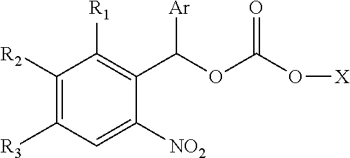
C1([R2])=C([R3])C=C([NO2])C(C(OC(O[X])=O)[Ar])=C1[R1]
